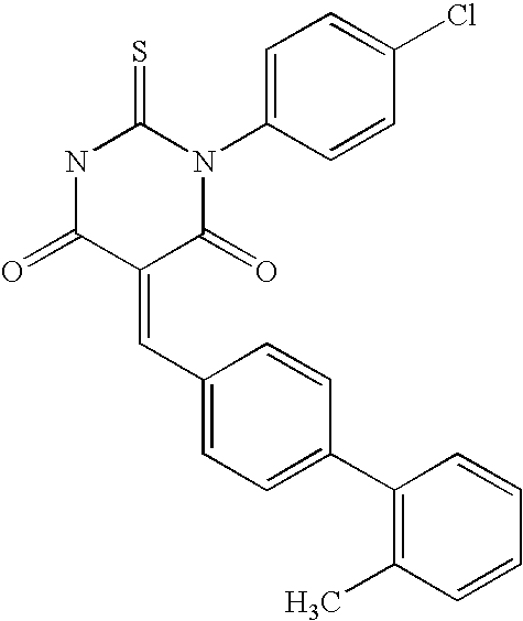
N1C(=O)C(=CC2=CC=C(C3=C(C)C=CC=C3)C=C2)C(=O)N(C2=CC=C(Cl)C=C2)C1=S
